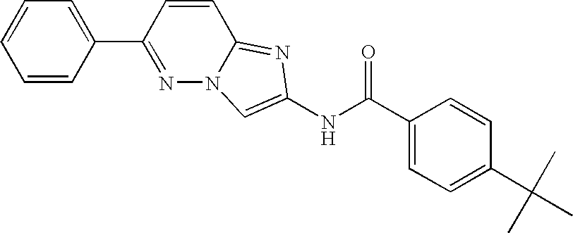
C1=CC=CC(C2=NN3C(=NC(NC(=O)C4=CC=C(C(C)(C)C)C=C4)=C3)C=C2)=C1
